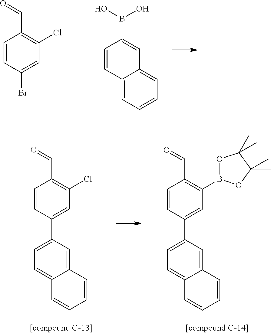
O=CC1=C(Cl)C=C(Br)C=C1.C12=CC=CC=C1C=C(B(O)O)C=C2.C12=CC=C(C3=CC(B4OC(C)(C)C(C)(C)O4)=C(C=O)C=C3)C=C1C=CC=C2.C12=CC=C(C3=CC(Cl)=C(C=O)C=C3)C=C1C=CC=C2
